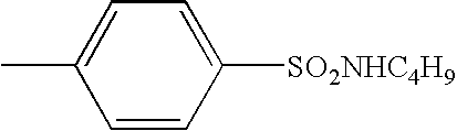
CC1=CC=C([SO2NHC4H9])C=C1
